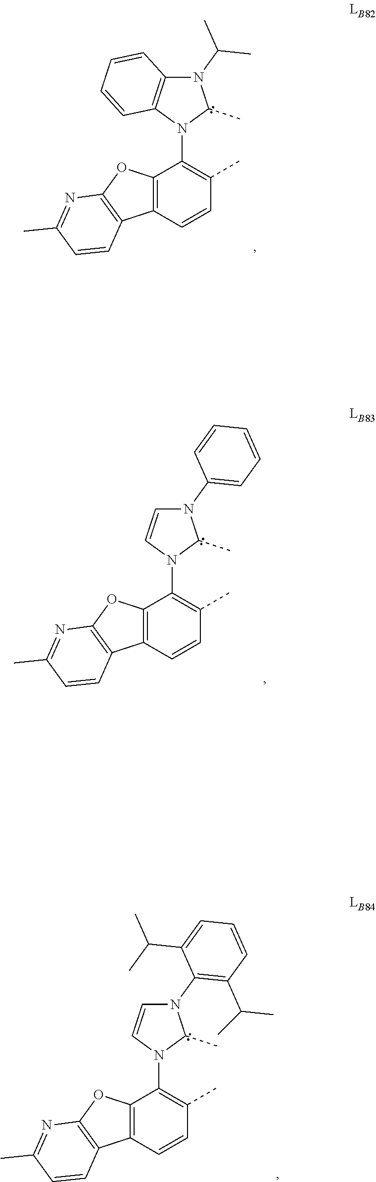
N1(C(C)C)C2=C(N(C3=C(C)C=CC4=C3OC3=C4C=CC(C)=N3)C1C)C=CC=C2.N1(C2=CC=CC=C2)C=CN(C2=C(C)C=CC3=C2OC2=C3C=CC(C)=N2)C1C.N1(C2=C(C(C)C)C=CC=C2C(C)C)C=CN(C2=C(C)C=CC3=C2OC2=C3C=CC(C)=N2)C1C
